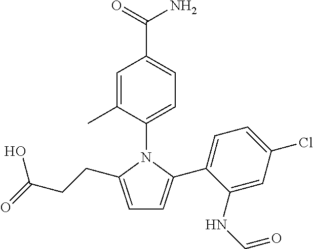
C1=C(C2=CC=C(Cl)C=C2NC=O)N(C2=CC=C(C(=O)N)C=C2C)C(CCC(=O)O)=C1
